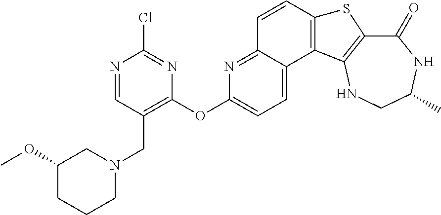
C1(=O)C2=C(NCC(C)N1)C1=C(S2)C=CC2=NC(OC3=C(CN4CC(OC)CCC4)C=NC(Cl)=N3)=CC=C12
